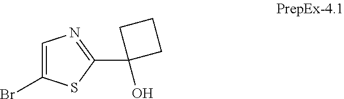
C1=C(Br)SC(C2(O)CCC2)=N1
